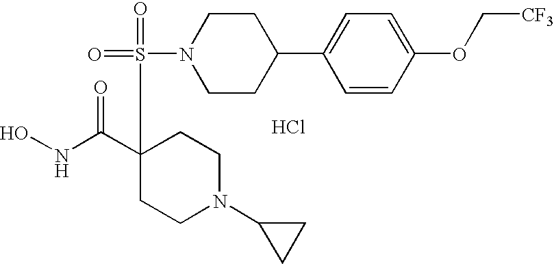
Cl.C1CC(C2=CC=C(OC[CF3])C=C2)CCN1S(=O)(=O)C1(C(NO)=O)CCN(C2CC2)CC1
